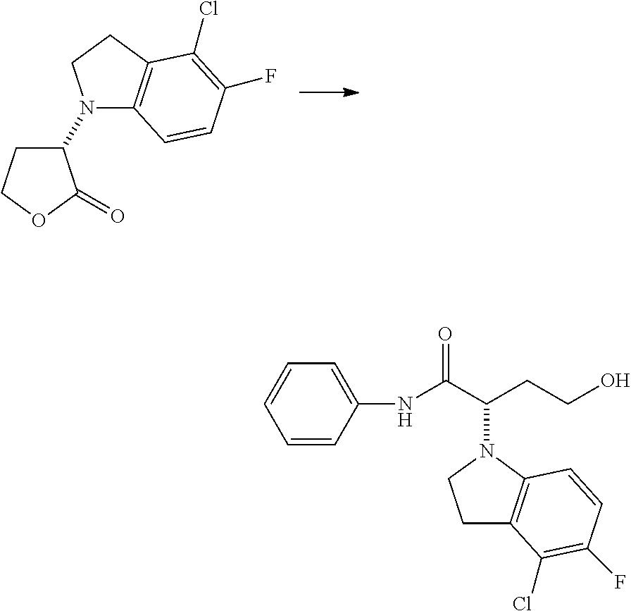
C1(N2C3=C(CC2)C(Cl)=C(F)C=C3)CCOC1=O.C1=CC=CC(NC(C(CCO)N2CCC3=C2C=CC(F)=C3Cl)=O)=C1
